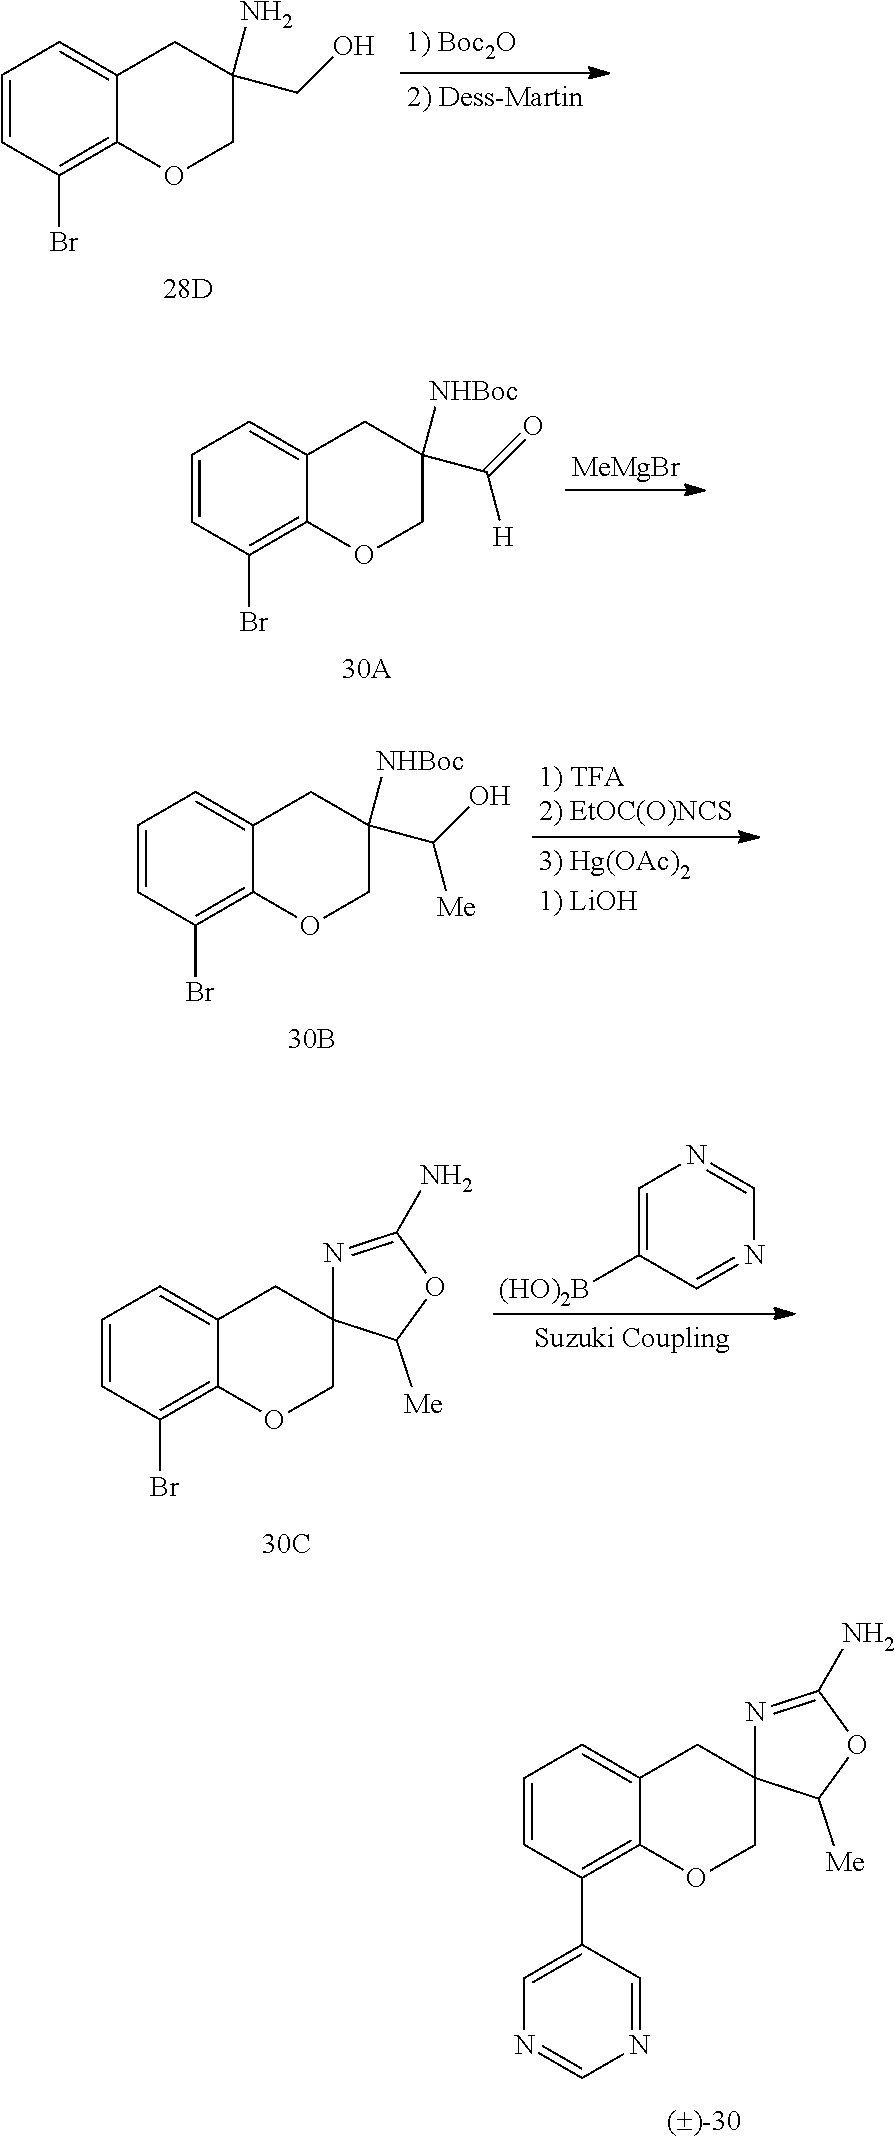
C1=CC(C2=CN=CN=C2)=C2C(=C1)CC1(CO2)N=C(N)OC1[Me].C1=CC(Br)=C2C(=C1)CC(N)(CO)CO2.C1=CC(Br)=C2C(=C1)CC([NHBoc])(C(=O)[H])CO2.[MeMgBr].C1=CC(Br)=C2C(=C1)CC([NHBoc])(C(O)[Me])CO2.C1=CC(Br)=C2C(=C1)CC1(CO2)N=C(N)OC1[Me].C1=C([(HO)2B])C=NC=N1
